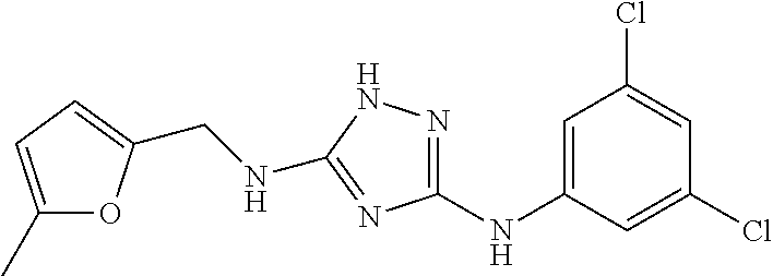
C1=C(NC2=NNC(NCC3=CC=C(C)O3)=N2)C=C(Cl)C=C1Cl
